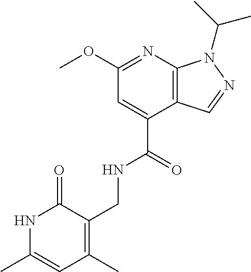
C(C1=CC(OC)=NC2=C1C=NN2C(C)C)(=O)NCC1=C(C)C=C(C)NC1=O
